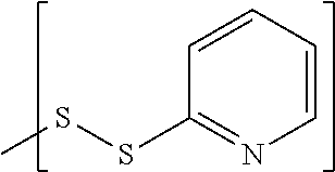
C1=CC=CC(SSC)=N1
